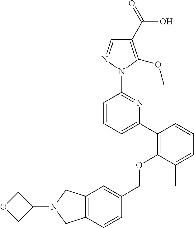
C1(C2=C(OCC3=CC4=C(C=C3)CN(C3COC3)C4)C(C)=CC=C2)=CC=CC(N2N=CC(C(=O)O)=C2OC)=N1
